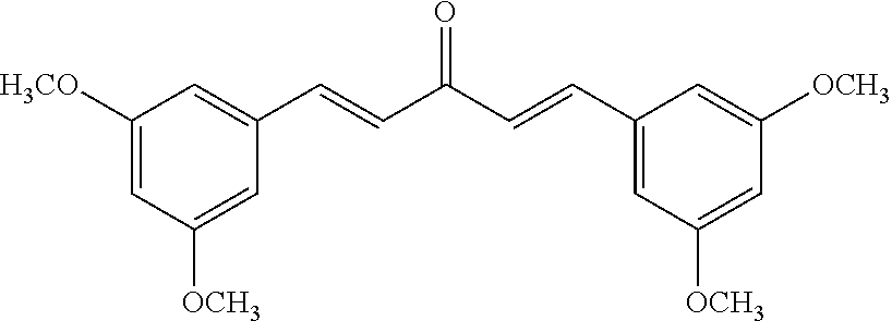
C1([H3CO])=CC([OCH3])=CC(C=CC(C=CC2=CC([OCH3])=CC([OCH3])=C2)=O)=C1
